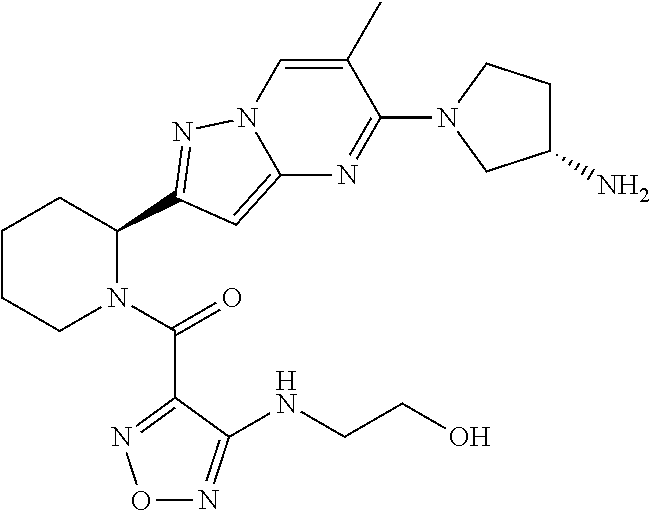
C1CCN(C(=O)C2=NON=C2NCCO)C(C2=NN3C(=C2)N=C(N2CC(N)CC2)C(C)=C3)C1
